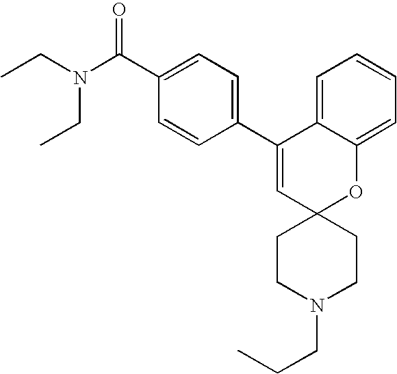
CCN(C(C1=CC=C(C2=CC3(OC4=CC=CC=C24)CCN(CCC)CC3)C=C1)=O)CC
